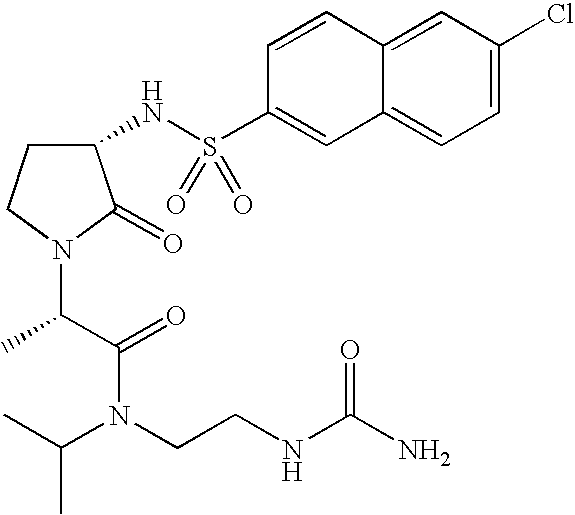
C12=CC(Cl)=CC=C1C=C(S(=O)(=O)NC1CCN(C(C)C(N(C(C)C)CCNC(N)=O)=O)C1=O)C=C2
